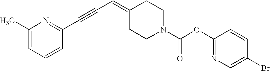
C1(C)=CC=CC(C#CC=C2CCN(C(OC3=NC=C(Br)C=C3)=O)CC2)=N1
